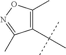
C1(C(C)(C)C)=C(C)ON=C1C
